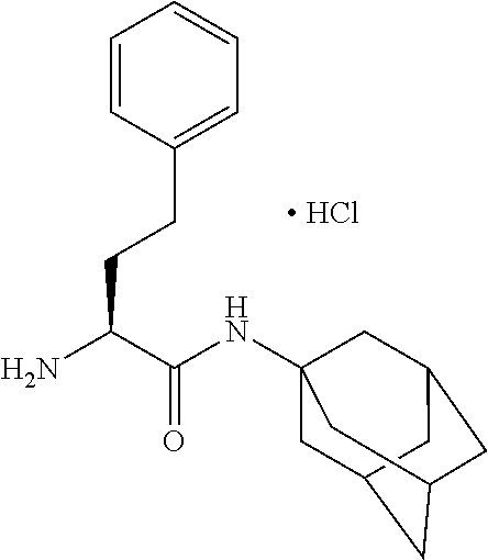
C1=CC(CCC(N)C(NC23CC4CC(CC(C2)C4)C3)=O)=CC=C1.[ HCl]
